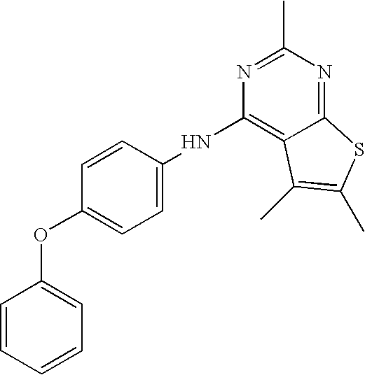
C1=CC=CC=C1OC1=CC=C(NC2=C3C(=NC(C)=N2)SC(C)=C3C)C=C1
